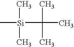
C[Si](C)(C)C(C)(C)C
